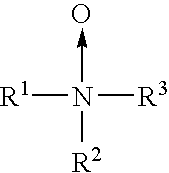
N([R1])([R2])([R3])->O
